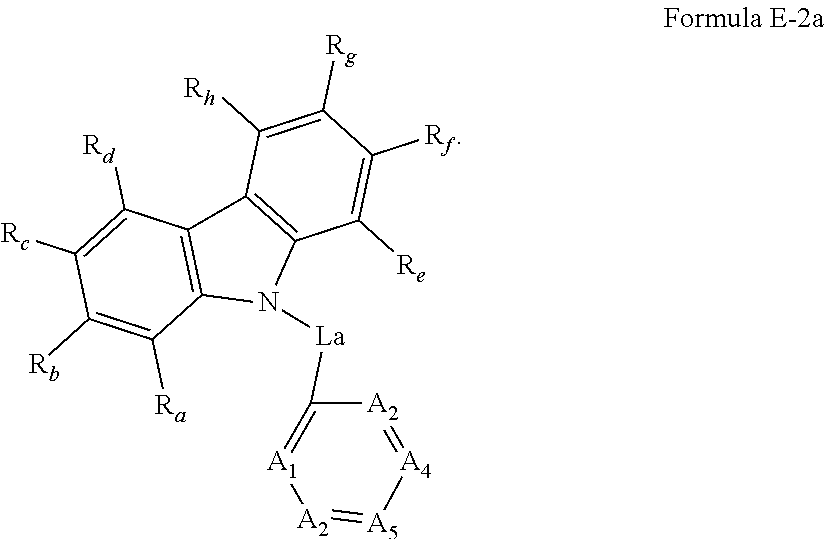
C1([Rb])=C([Ra])C2=C(C([Rd])=C1[Rc])C1=C(C([Re])=C([Rf])C([Rg])=C1[Rh])N2[La]C1=[A1][A2]=[A5][A4]=[A2]1
